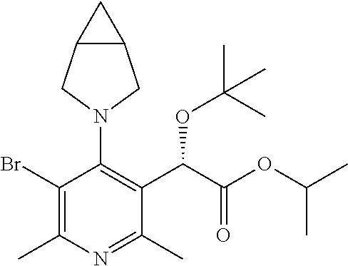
BrC1=C(C)N=C(C)C(C(C(OC(C)C)=O)OC(C)(C)C)=C1N1CC2C(C1)C2
